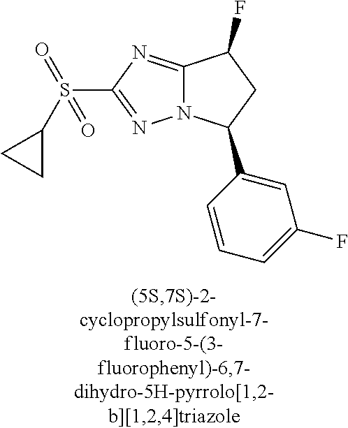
C12=NC(S(=O)(=O)C3CC3)=NN1C(C1=CC(F)=CC=C1)CC2F
